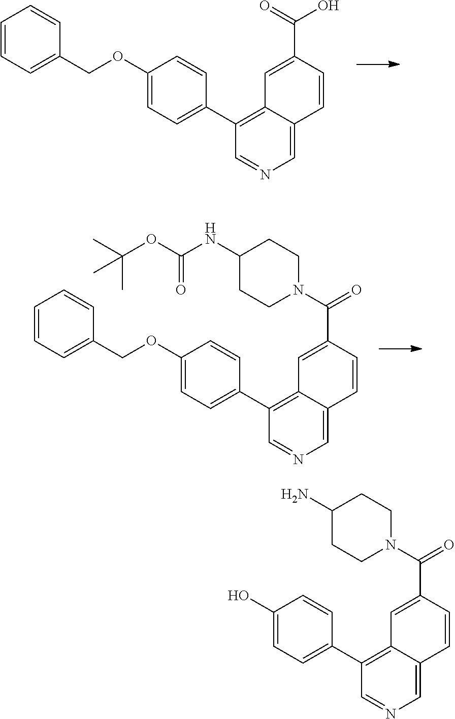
C(C1=CC2=C(C3=CC=C(O)C=C3)C=NC=C2C=C1)(N1CCC(N)CC1)=O.C(C1=CC2=C(C3=CC=C(OCC4=CC=CC=C4)C=C3)C=NC=C2C=C1)(N1CCC(NC(=O)OC(C)(C)C)CC1)=O.C(C1=CC2=C(C3=CC=C(OCC4=CC=CC=C4)C=C3)C=NC=C2C=C1)(=O)O
